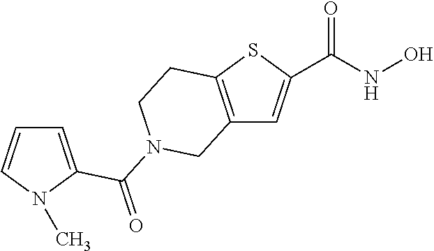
C12=C(SC(C(NO)=O)=C1)CCN(C(=O)C1=CC=CN1C)C2
